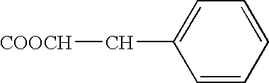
[COOCH]CC1=CC=CC=C1
